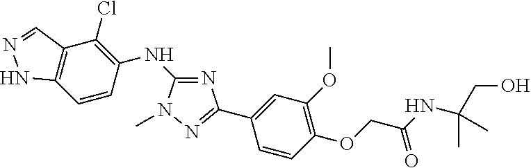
C12=C(C=CC(NC3=NC(C4=CC(OC)=C(OCC(NC(CO)(C)C)=O)C=C4)=NN3C)=C1Cl)NN=C2
